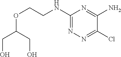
O(CCNC1=NN=C(Cl)C(N)=N1)C(CO)CO
